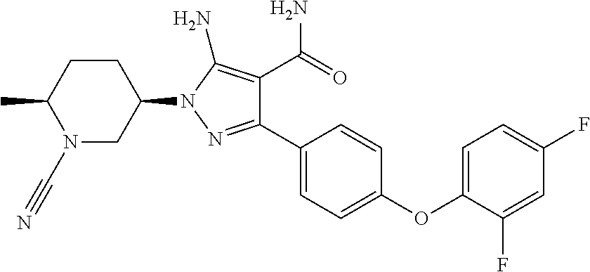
C1(OC2=CC=C(F)C=C2F)=CC=C(C2=NN(C3CCC(C)N(C#N)C3)C(N)=C2C(=O)N)C=C1
